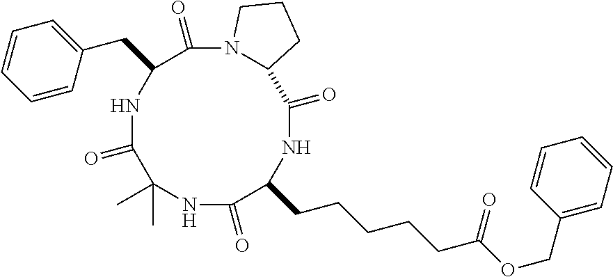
N1C(=O)C(CCCCCC(OCC2=CC=CC=C2)=O)NC(=O)C2N(C(=O)C(CC3=CC=CC=C3)NC(=O)C1(C)C)CCC2
